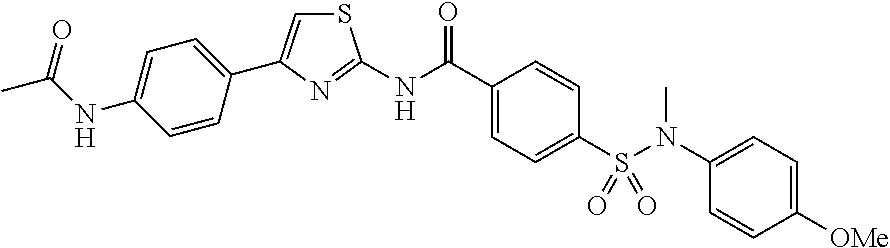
S1C=C(C2=CC=C(NC(C)=O)C=C2)N=C1NC(C1=CC=C(S(N(C2=CC=C([OMe])C=C2)C)(=O)=O)C=C1)=O
